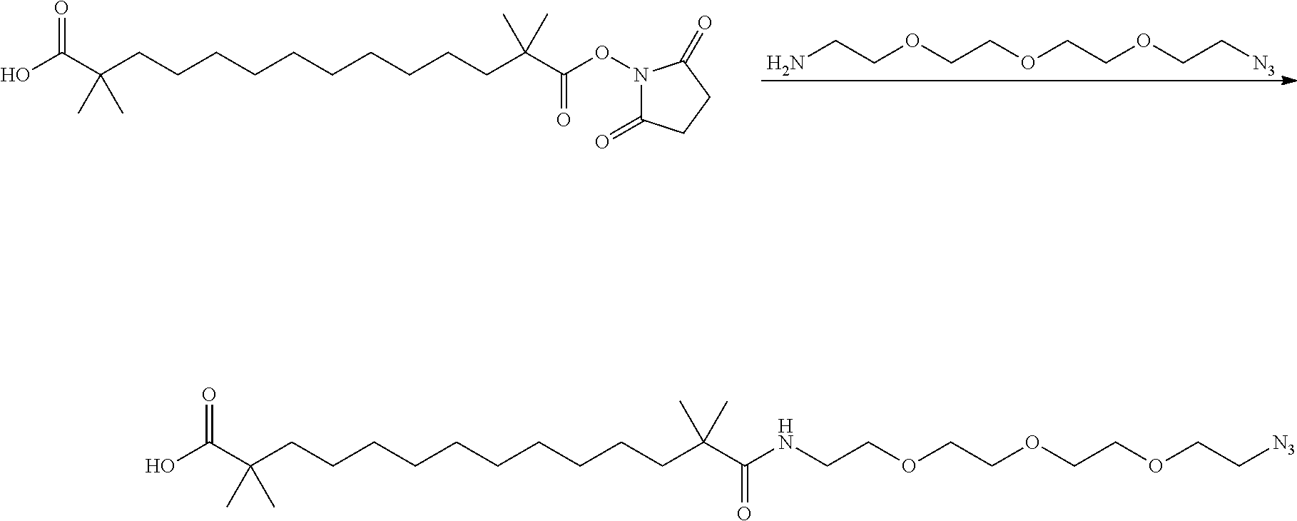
NCCOCCOCCOCC[N3].OC(C(CCCCCCCCCCC(C(ON1C(=O)CCC1=O)=O)(C)C)(C)C)=O.OC(C(CCCCCCCCCCC(C(NCCOCCOCCOCC[N3])=O)(C)C)(C)C)=O
